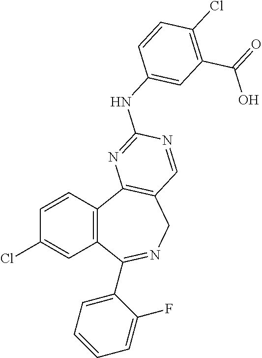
C1=CC2=C(C=C1Cl)C(C1=CC=CC=C1F)=NCC1=C2N=C(NC2=CC(C(=O)O)=C(Cl)C=C2)N=C1
